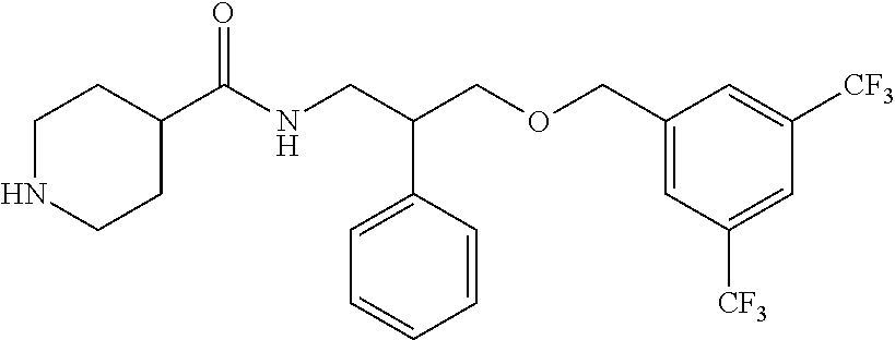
C1NCCC(C(NCC(COCC2=CC([CF3])=CC([CF3])=C2)C2=CC=CC=C2)=O)C1
